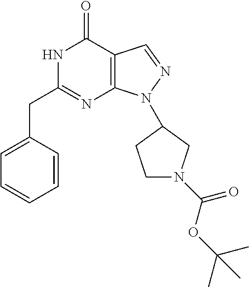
N1C(CC2=CC=CC=C2)=NC2=C(C1=O)C=NN2C1CN(C(OC(C)(C)C)=O)CC1
